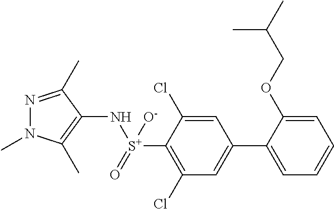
N1(C)N=C(C)C(N[S+](=O)([O-])C2=C(Cl)C=C(C3=CC=CC=C3OCC(C)C)C=C2Cl)=C1C
